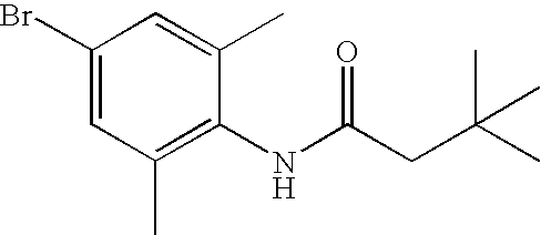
C1(Br)=CC(C)=C(NC(CC(C)(C)C)=O)C(C)=C1
